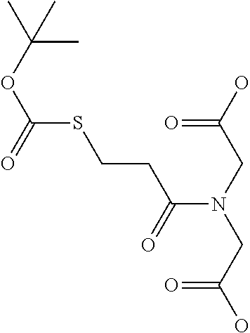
C(=O)(CN(C(=O)CCSC(OC(C)(C)C)=O)CC(=O)O)O
